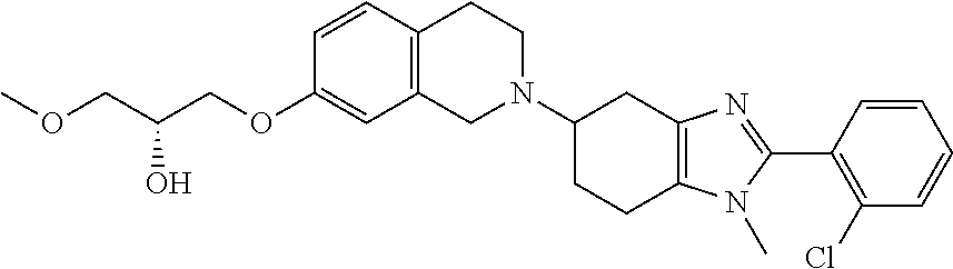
C1(N2CCC3=C(C2)C=C(OCC(COC)O)C=C3)CCC2=C(C1)N=C(C1=C(Cl)C=CC=C1)N2C
